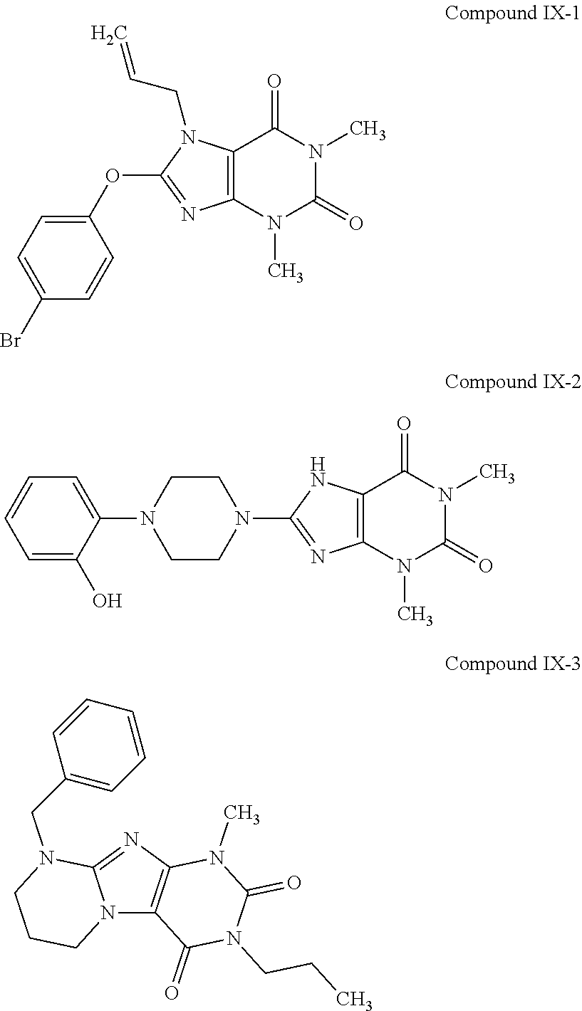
C12=C(N(C)C(=O)N(C)C1=O)N=C(OC1=CC=C(Br)C=C1)N2CC=C.C12=C(N(C)C(=O)N(C)C1=O)N=C(N1CCN(C3=CC=CC=C3O)CC1)N2.N12C3=C(N=C1N(CC1=CC=CC=C1)CCC2)N(C)C(=O)N(CCC)C3=O
